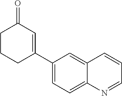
C1CCC(C2=CC=C3C(=C2)C=CC=N3)=CC1=O
